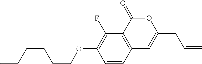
C1=CC2=C(C(F)=C1OCCCCCC)C(=O)OC(CC=C)=C2
